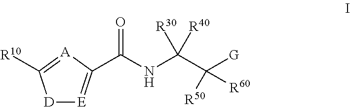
N(C(C([G])([R60])[R50])([R30])[R40])C(=O)C1=[E][D]C([R10])=[A]1
